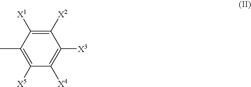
C1([X2])=C([X1])C(C)=C([X5])C([X4])=C1[X3]
